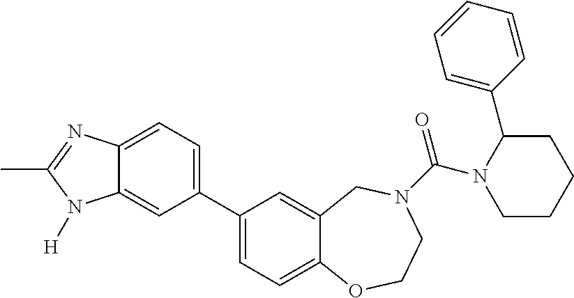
C1(C2=CC=C3C(=C2)N([H])C(C)=N3)=CC=C2C(=C1)CN(C(=O)N1CCCCC1C1=CC=CC=C1)CCO2
